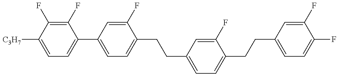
C1=C([C3H7])C(F)=C(F)C(C2=CC=C(CCC3=CC=C(CCC4=CC=C(F)C(F)=C4)C(F)=C3)C(F)=C2)=C1
